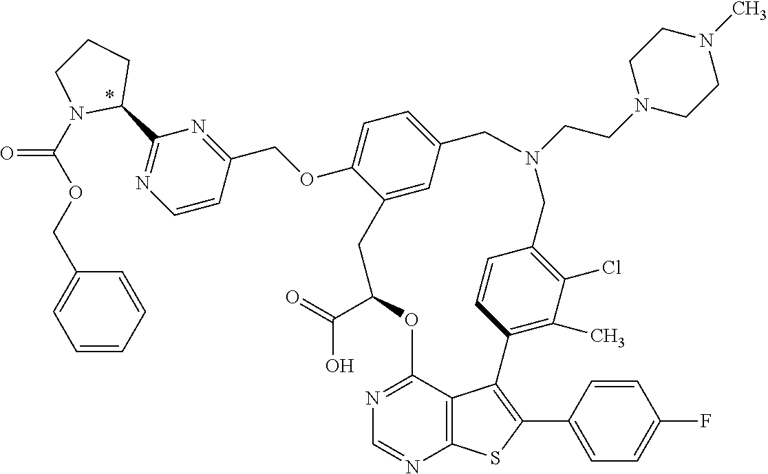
C1(C(=O)O)OC2=NC=NC3=C2C(=C(C2=CC=C(F)C=C2)S3)C2=C(C)C(Cl)=C(C=C2)CN(CCN2CCN(C)CC2)CC2=CC=C(OCC3=NC(C4CCCN4C(OCC4=CC=CC=C4)=O)=NC=C3)C(=C2)C1
